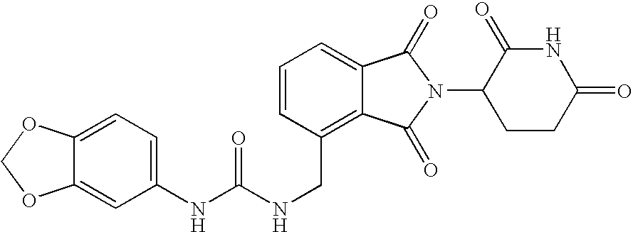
C(C1=C2C(=CC=C1)C(=O)N(C1CCC(=O)NC1=O)C2=O)NC(NC1=CC=C2C(=C1)OCO2)=O
